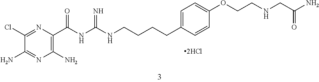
C1(N)=C(C(NC(NCCCCC2=CC=C(OCCNCC(N)=O)C=C2)=N)=O)N=C(Cl)C(N)=N1
